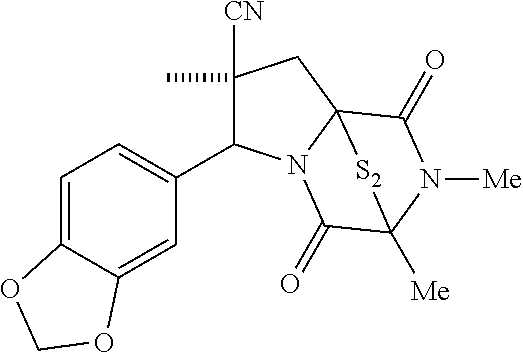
C1(C2C(C)([CN])CC34N2C(=O)C([Me])(N([Me])C3=O)[S2]4)=CC=C2C(=C1)OCO2
